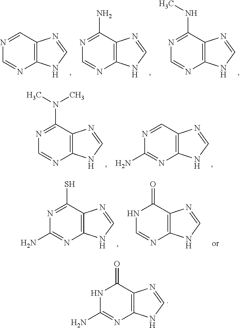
N1=CC2=C(N=C1)NC=N2.N1=C(N)C2=C(N=C1)NC=N2.N1=C(NC)C2=C(N=C1)NC=N2.N1=C(N(C)C)C2=C(N=C1)NC=N2.N1=CC2=C(N=C1N)NC=N2.N1=C(S)C2=C(N=C1N)NC=N2.N1C=NC2=C(C1=O)N=CN2.N1C(N)=NC2=C(C1=O)N=CN2
